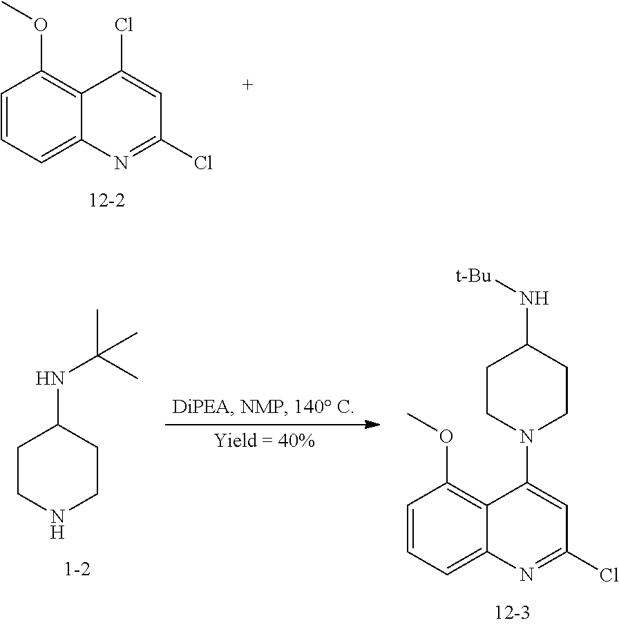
C1=CC=C2C(=C1OC)C(Cl)=CC(Cl)=N2.C1CNCCC1NC(C)(C)C.C1=CC=C2C(=C1OC)C(N1CCC(N[t-Bu])CC1)=CC(Cl)=N2
